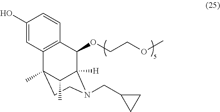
C1(OCCOC)C2([H])N(CC3CC3)CCC(C)(C3=C1C=CC(O)=C3)C2C
